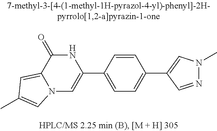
N12C=C(C3=CC=C(C4=CN(C)N=C4)C=C3)NC(=O)C1=CC(C)=C2
